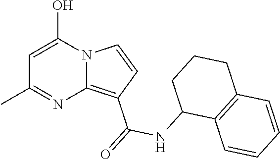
C1=C(O)N2C(=C(C(=O)NC3C4=C(CCC3)C=CC=C4)C=C2)N=C1C
